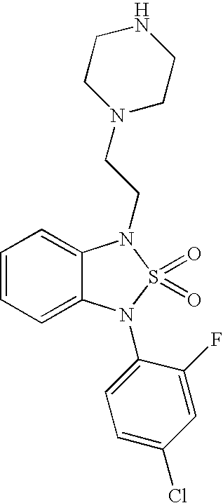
C1=CC=C2C(=C1)N(CCN1CCNCC1)S(=O)(=O)N2C1=CC=C(Cl)C=C1F
